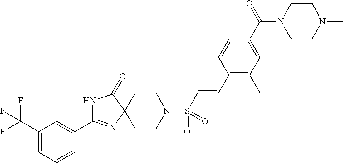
C1(C(F)(F)F)=CC=CC(C2=NC3(C(=O)N2)CCN(S(C=CC2=C(C)C=C(C(N4CCN(C)CC4)=O)C=C2)(=O)=O)CC3)=C1
